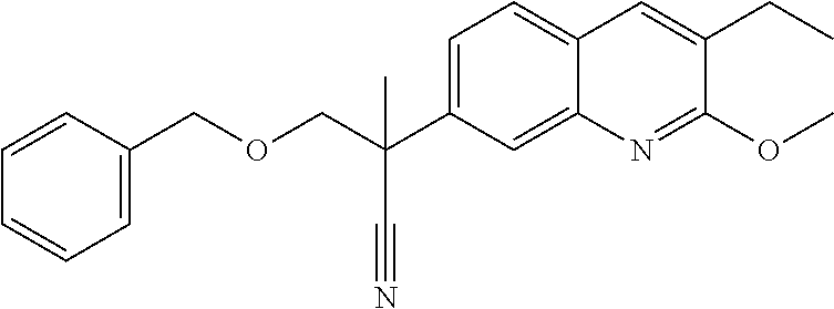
C12=CC(C(COCC3=CC=CC=C3)(C)C#N)=CC=C1C=C(CC)C(OC)=N2
